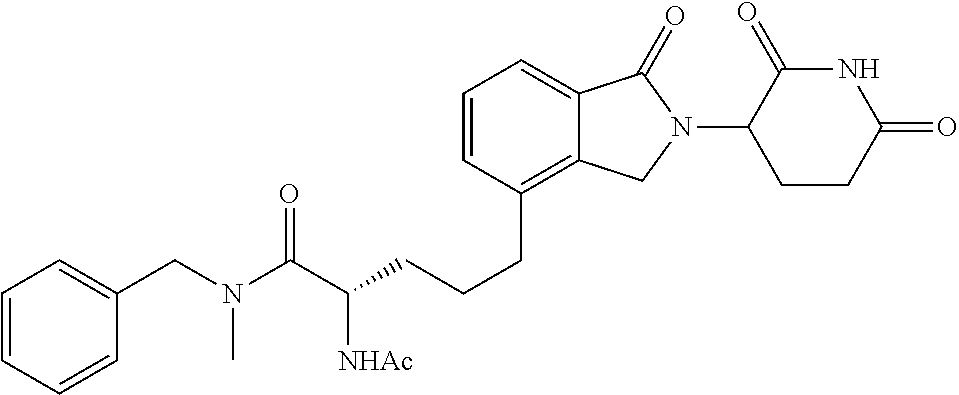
C(CCC1=C2C(=CC=C1)C(=O)N(C1C(=O)NC(=O)CC1)C2)C([NHAc])C(N(CC1=CC=CC=C1)C)=O
